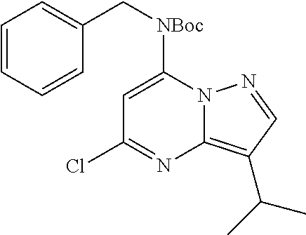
C1=CC=CC(C[NBoc]C2=CC(Cl)=NC3=C(C(C)C)C=NN23)=C1
